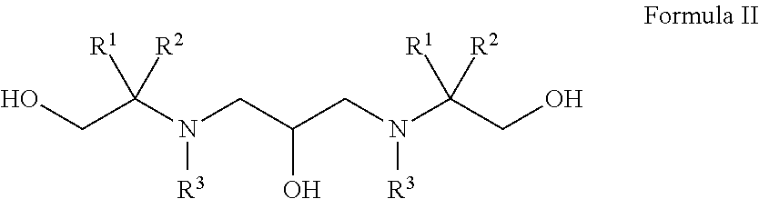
OCC(N(CC(CN(C(CO)([R1])[R2])[R3])O)[R3])([R1])[R2]
